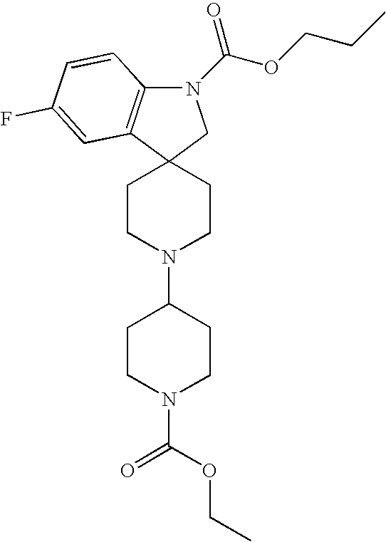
N1(C(=O)OCCC)C2=C(C3(C1)CCN(C1CCN(C(=O)OCC)CC1)CC3)C=C(F)C=C2
